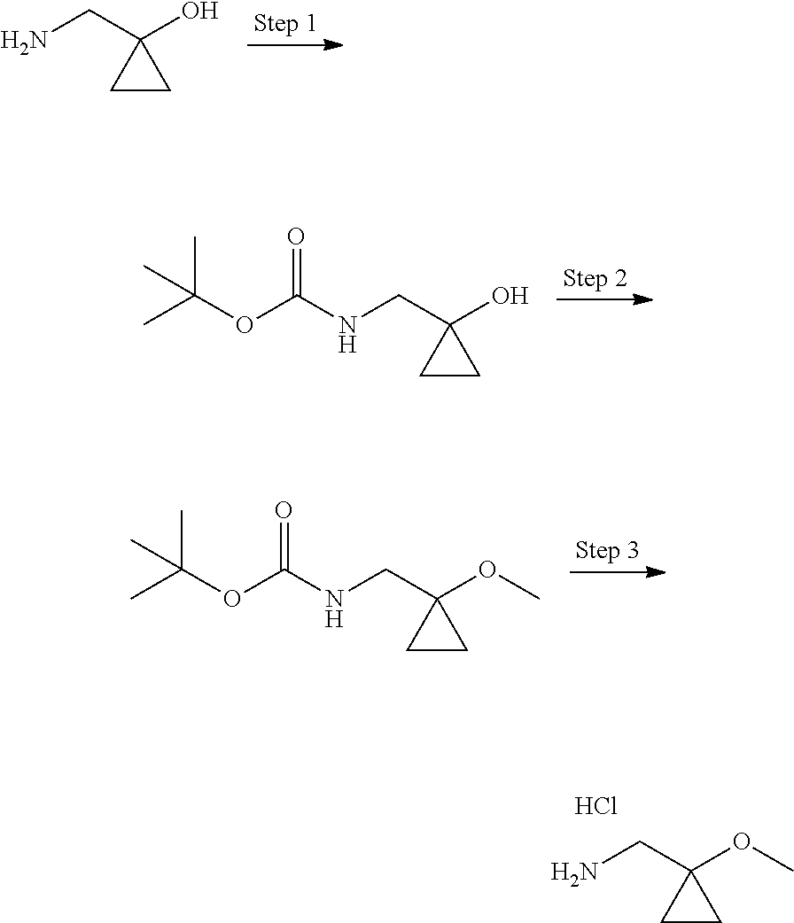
NCC1(O)CC1.N(CC1(O)CC1)C(OC(C)(C)C)=O.N(CC1(OC)CC1)C(OC(C)(C)C)=O.NCC1(OC)CC1.Cl
